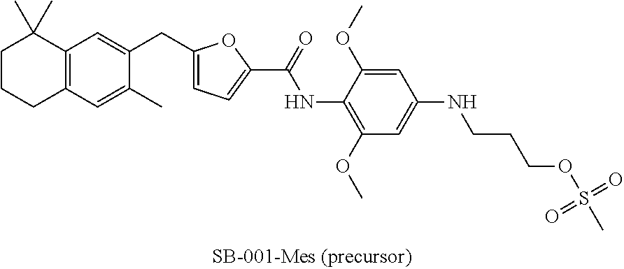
C1CCC2=C(C1(C)C)C=C(CC1=CC=C(C(NC3=C(OC)C=C(NCCCOS(C)(=O)=O)C=C3OC)=O)O1)C(C)=C2
